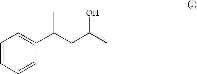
C1=CC=CC(C(CC(C)O)C)=C1
